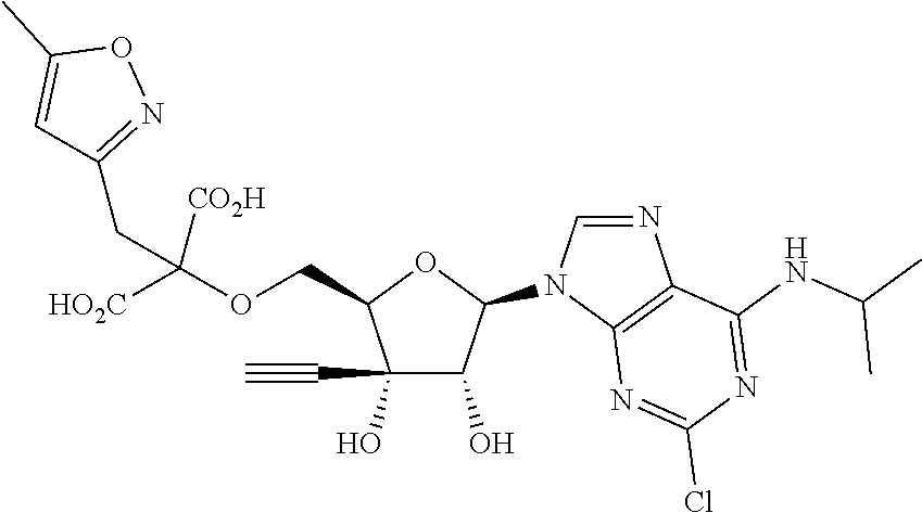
C(C1C(O)(C#C)C(O)C(N2C=NC3=C2N=C(Cl)N=C3NC(C)C)O1)OC([HO2C])([CO2H])CC1=NOC(C)=C1
